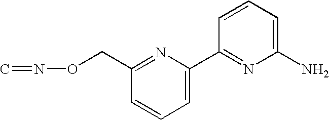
C1=CC=C(C2=NC(N)=CC=C2)N=C1CON=C
